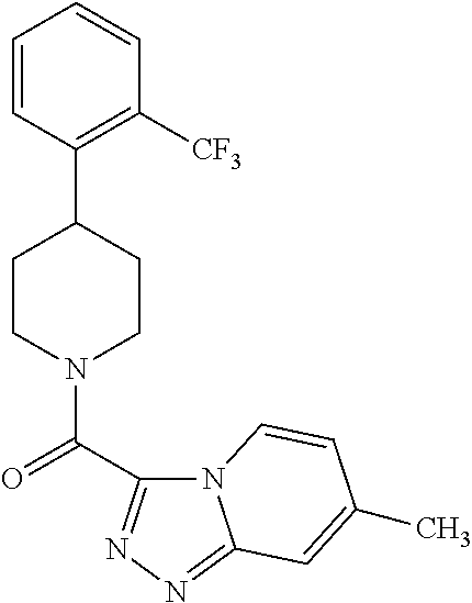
C1=CC(C2CCN(C(=O)C3=NN=C4N3C=CC(C)=C4)CC2)=C([CF3])C=C1
